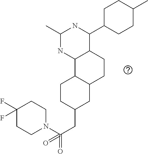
C(C1CC2C(CC1)C1C(CC2)C(C2CCC(C)CC2)NC(C)N1)C(N1CCC(F)(F)CC1)(=O)=O
